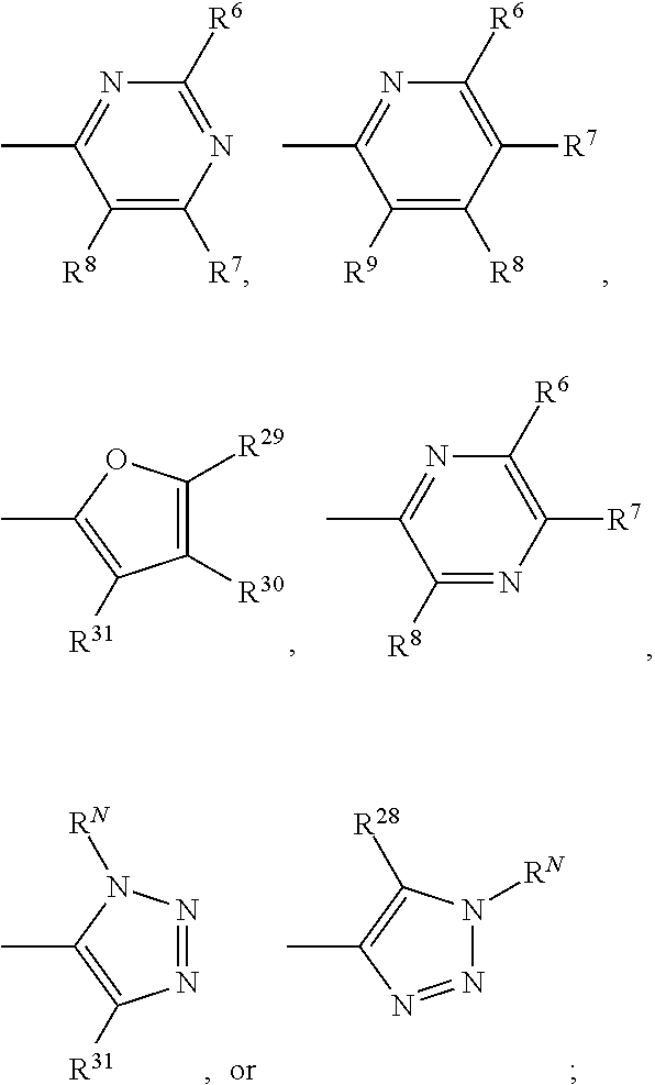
C1([R9])=C([R8])C([R7])=C([R6])N=C1C.C1([R8])=C([R7])N=C([R6])N=C1C.C1([R30])=C([R29])OC(C)=C1[R31].C1([R8])=NC([R7])=C([R6])N=C1C.N1=NN([RN])C(C)=C1[R31].N1=NC(C)=C([R28])N1[RN]
